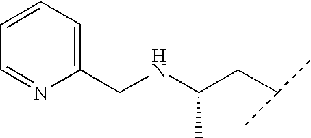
C1(CNC(CC(C)C)C)=CC=CC=N1
